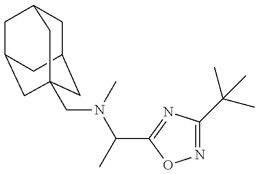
C1C2CC3(CN(C)C(C)C4=NC(C(C)(C)C)=NO4)CC(CC1C3)C2
